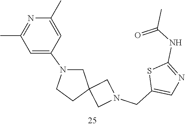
C(C1=CN=C(NC(C)=O)S1)N1CC2(CN(C3=CC(C)=NC(C)=C3)CC2)C1
